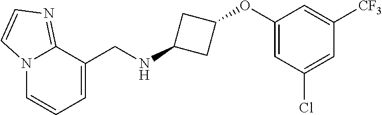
N12C=CC=C(CNC3CC(OC4=CC(Cl)=CC([CF3])=C4)C3)C1=NC=C2
